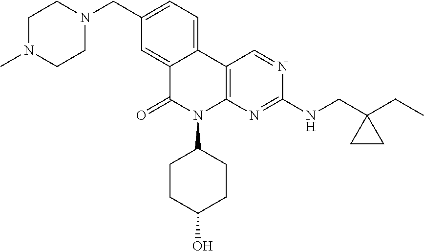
C12=CC(CN3CCN(C)CC3)=CC=C1C1=C(N(C3CCC(O)CC3)C2=O)N=C(NCC2(CC)CC2)N=C1
